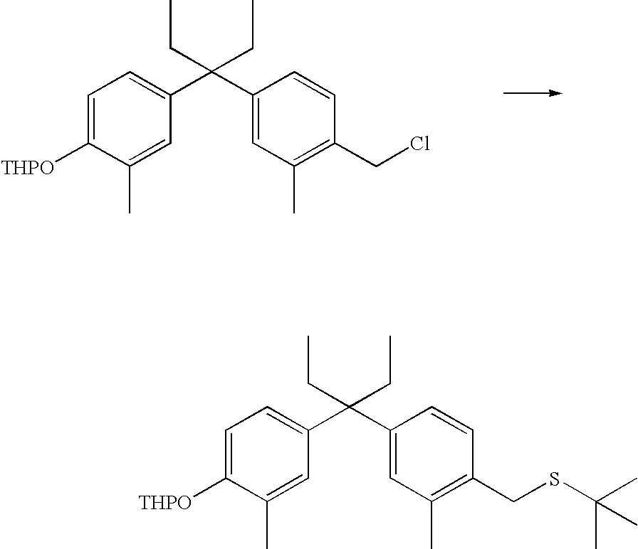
C1=C([THPO])C(C)=CC(C(C2=CC(C)=C(CCl)C=C2)(CC)CC)=C1.C1=C([THPO])C(C)=CC(C(C2=CC(C)=C(CSC(C)(C)C)C=C2)(CC)CC)=C1
